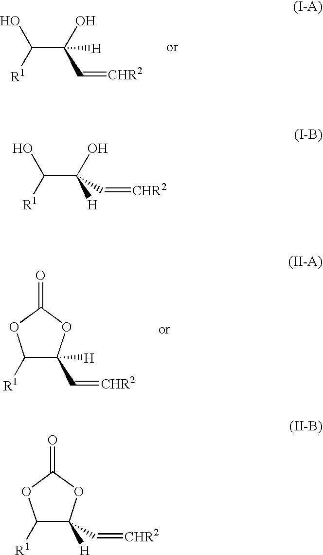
C(C(O)(C=[CHR2])[H])([R1])O.C(C(O)([H])C=[CHR2])([R1])O.C1([R1])C(C=[CHR2])([H])OC(=O)O1.C1([R1])C([H])(C=[CHR2])OC(=O)O1
